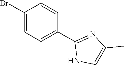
C1(C2=CC=C(Br)C=C2)=NC(C)=CN1
